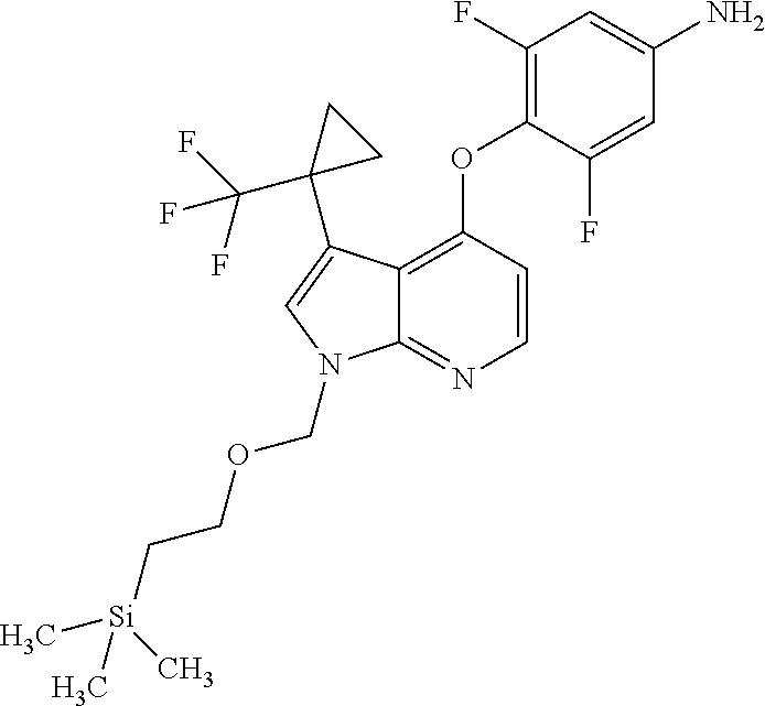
C12=C(OC3=C(F)C=C(N)C=C3F)C=CN=C1N(COCC[Si](C)(C)C)C=C2C1(C(F)(F)F)CC1
